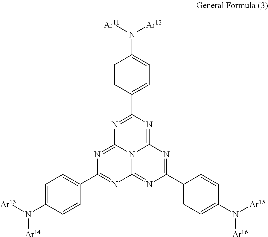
C1=C(N([Ar13])[Ar14])C=CC(C2=NC3=NC(C4=CC=C(N([Ar15])[Ar16])C=C4)=NC4=NC(C5=CC=C(N([Ar11])[Ar12])C=C5)=NC(=N2)N43)=C1
